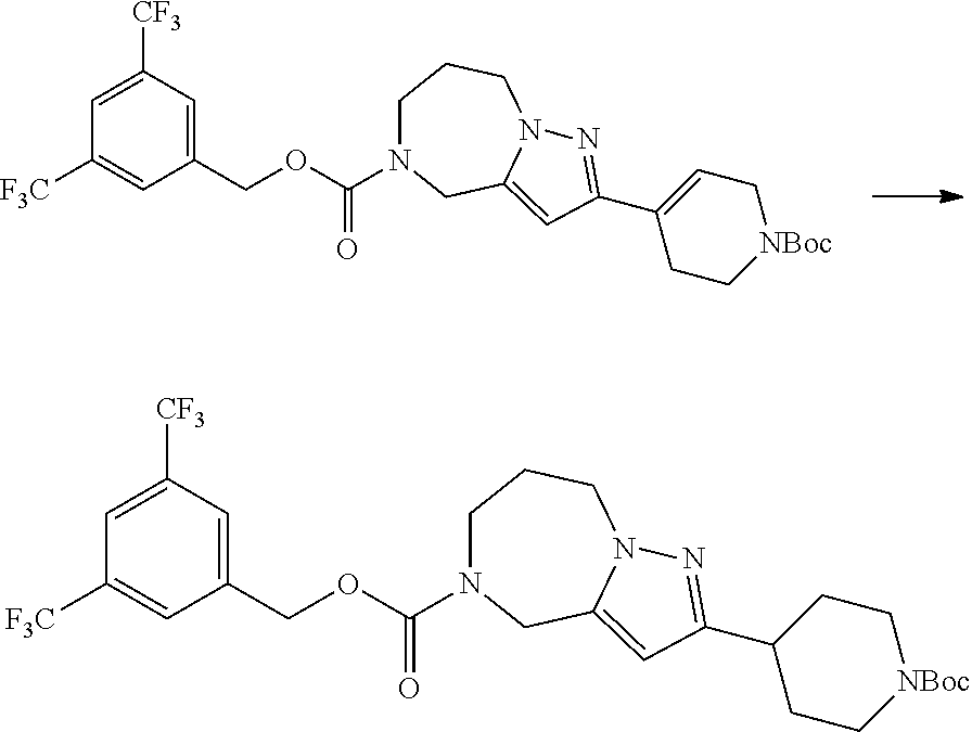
C1(COC(N2CCCN3C(=CC(C4=CC[NBoc]CC4)=N3)C2)=O)=CC([CF3])=CC([F3C])=C1.C1(COC(N2CCCN3C(=CC(C4CC[NBoc]CC4)=N3)C2)=O)=CC([CF3])=CC([F3C])=C1
